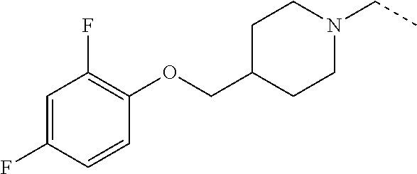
C(OC1=C(F)C=C(F)C=C1)C1CCN(CC)CC1
